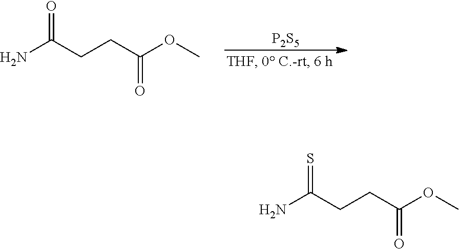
NC(CCC(OC)=O)=O.[P2S5].NC(CCC(OC)=O)=S
